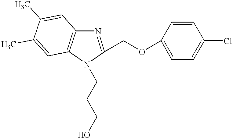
N1(CCCO)C(COC2=CC=C(Cl)C=C2)=NC2=C1C=C(C)C(C)=C2
